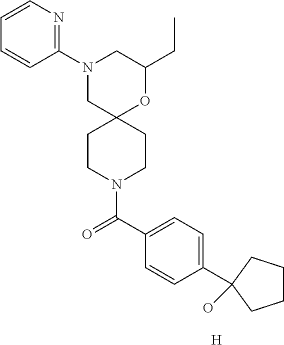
C1(CC)OC2(CN(C3=NC=CC=C3)C1)CCN(C(C1=CC=C(C3(O)CCCC3)C=C1)=O)CC2.[H]
